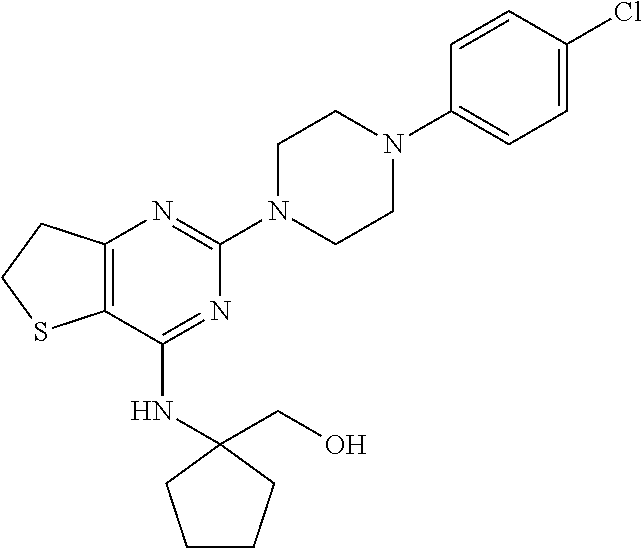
C12=C(C(NC3(CO)CCCC3)=NC(N3CCN(C4=CC=C(Cl)C=C4)CC3)=N1)SCC2
